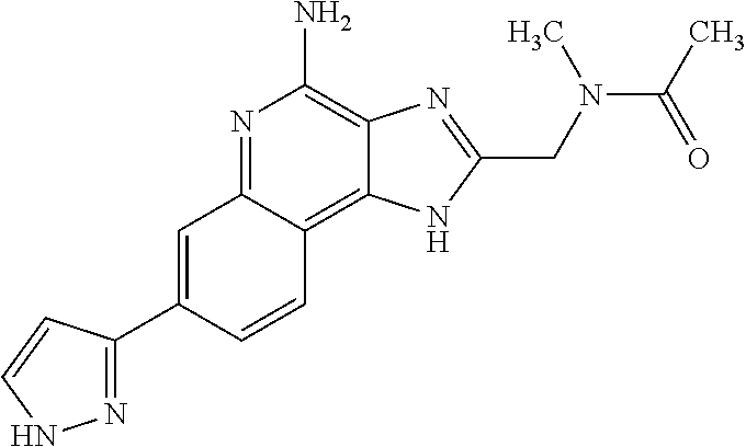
C1=C(C2=NNC=C2)C=CC2=C3C(=C(N)N=C12)N=C(CN(C(=O)C)C)N3
